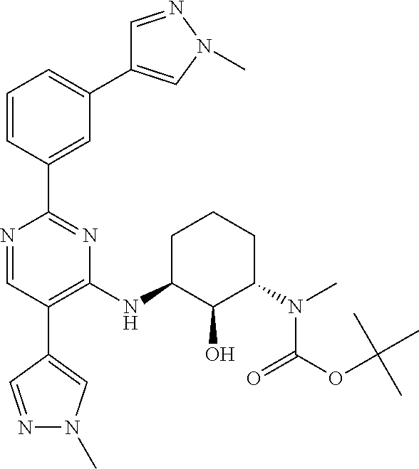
N1=CC(C2=CN(C)N=C2)=C(NC2C(O)C(N(C)C(OC(C)(C)C)=O)CCC2)N=C1C1=CC(C2=CN(C)N=C2)=CC=C1
